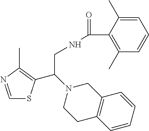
C1=NC(C)=C(C(N2CCC3=C(C2)C=CC=C3)CNC(=O)C2=C(C)C=CC=C2C)S1
